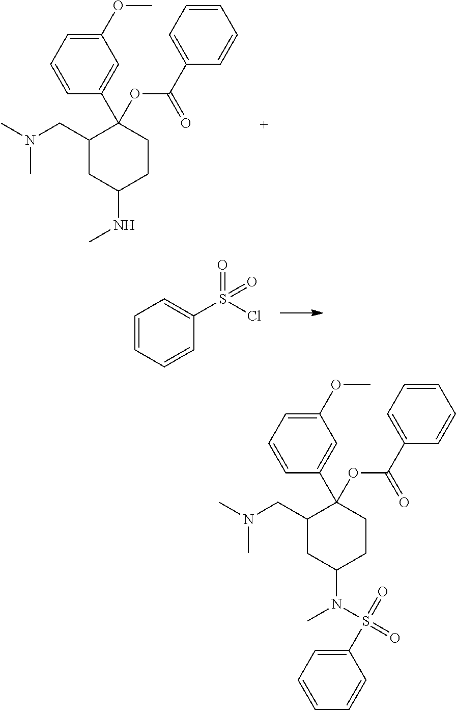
C1=C(C2(OC(C3=CC=CC=C3)=O)C(CN(C)C)CC(N(C)S(=O)(=O)C3=CC=CC=C3)CC2)C=CC=C1OC.C1=C(C2(OC(C3=CC=CC=C3)=O)C(CN(C)C)CC(NC)CC2)C=CC=C1OC.C1=CC=CC(S(=O)(Cl)=O)=C1
